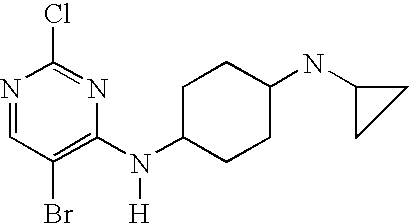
N1=CC(Br)=C(N(C2CCC(NC3CC3)CC2)[H])N=C1Cl
